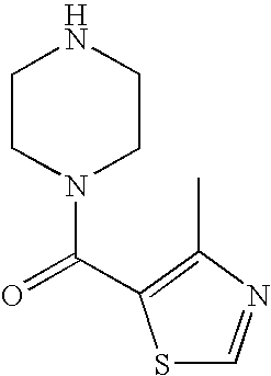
S1C=NC(C)=C1C(=O)N1CCNCC1
